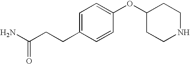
C1(OC2CCNCC2)=CC=C(CCC(N)=O)C=C1
